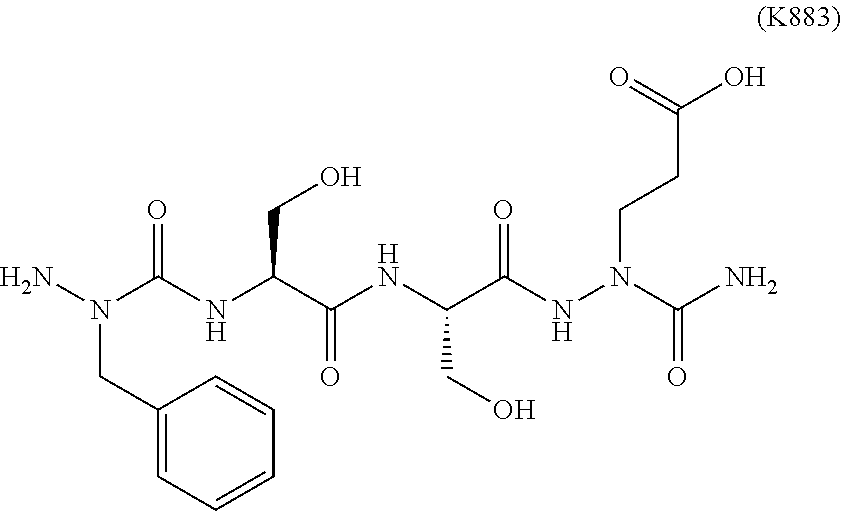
O=C(NN(CCC(O)=O)C(=O)N)C(NC(C(NC(N(N)CC1=CC=CC=C1)=O)CO)=O)CO
